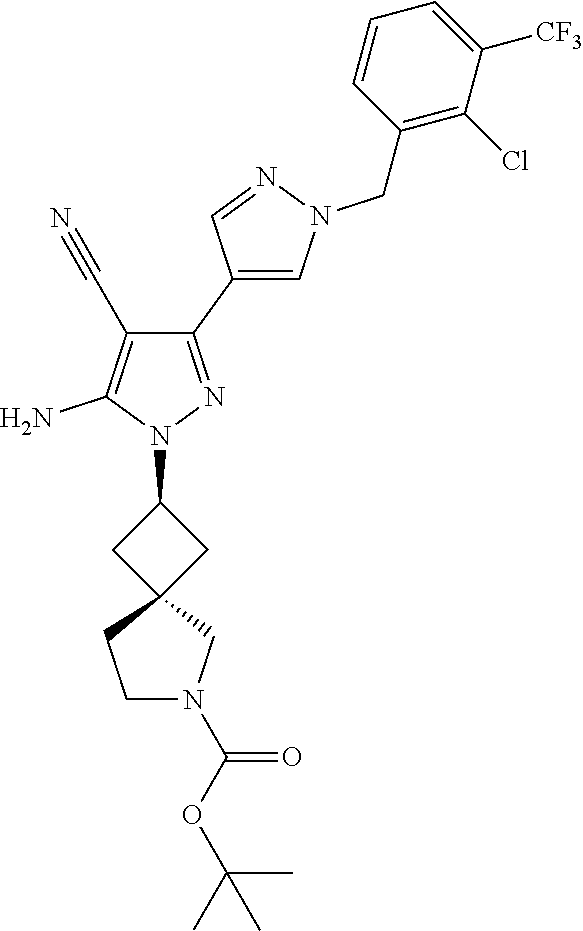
C1(C2=CN(CC3=C(Cl)C([CF3])=CC=C3)N=C2)=NN(C2CC3(C2)CCN(C(OC(C)(C)C)=O)C3)C(N)=C1C#N
